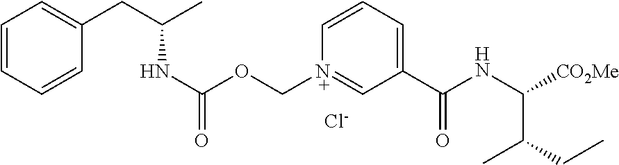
C1=CC=CC(CC(C)NC(OC[N+]2=CC(C(NC([CO2Me])C(CC)C)=O)=CC=C2)=O)=C1.[Cl-]
